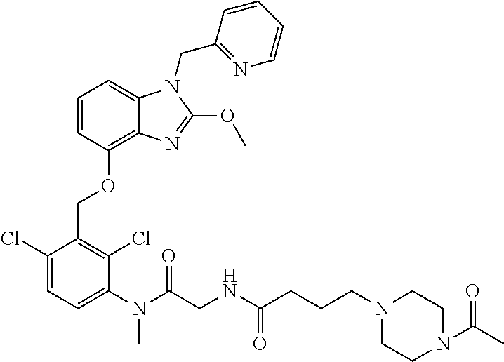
C1(Cl)=CC=C(N(C(CNC(CCCN2CCN(C(C)=O)CC2)=O)=O)C)C(Cl)=C1COC1=C2C(=CC=C1)N(CC1=NC=CC=C1)C(OC)=N2
